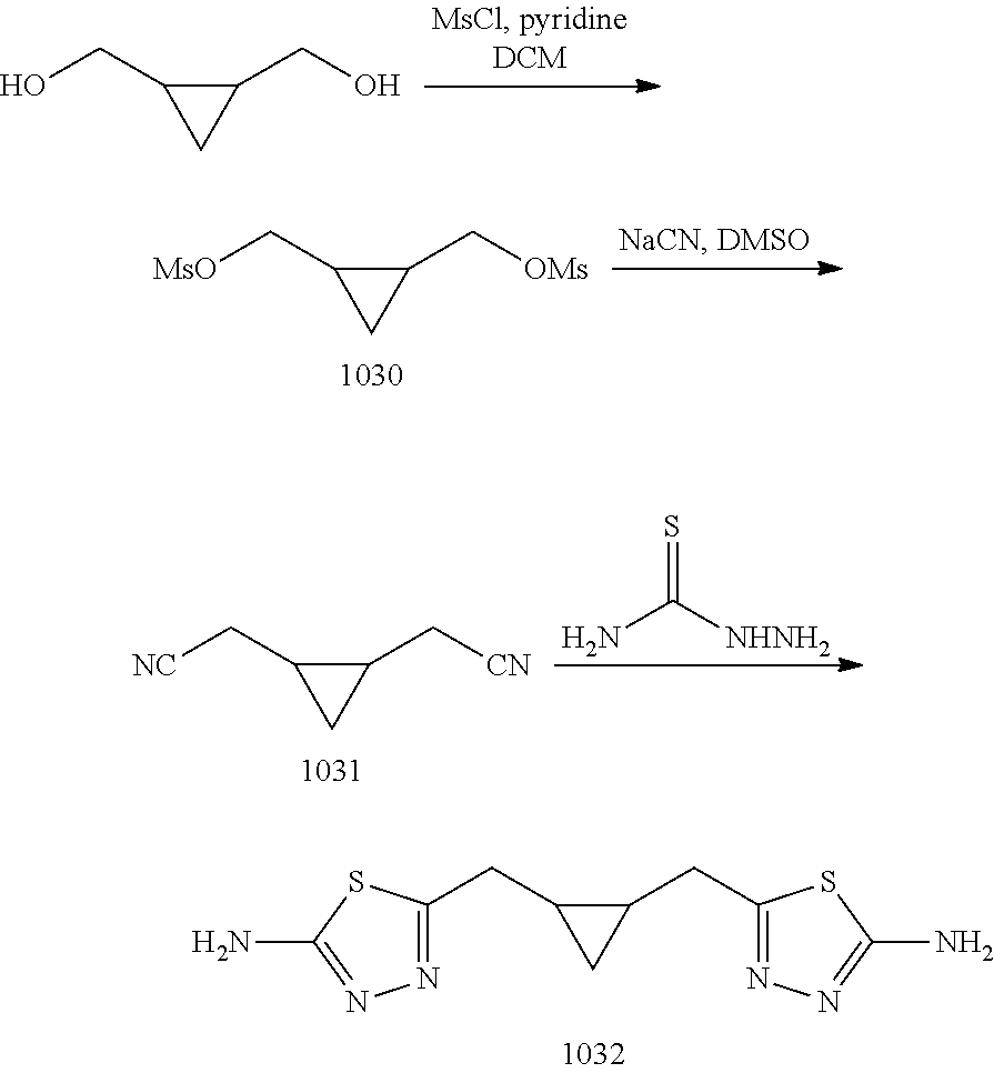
C1(CO)C(CO)C1.C1(C[OMs])C(C[MsO])C1.C1(C[CN])C(C[NC])C1.S=C(N)[NHNH2].C1(CC2=NN=C(N)S2)C(CC2=NN=C(N)S2)C1
